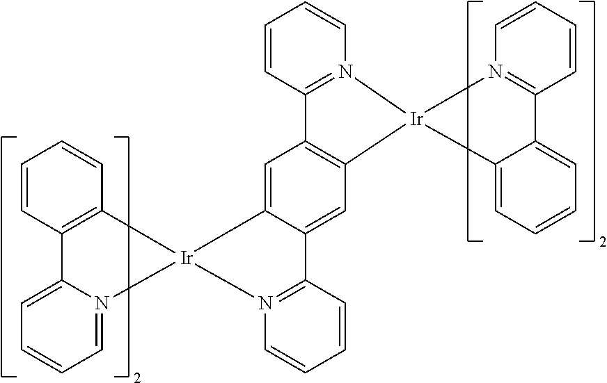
C12=C(C=C3C4=N(C=CC=C4)[Ir]4(C3=C1)C1=C(C3=CC=CC=N34)C=CC=C1)[Ir]1(N3=C2C=CC=C3)N2=C(C3=CC=CC=C31)C=CC=C2
